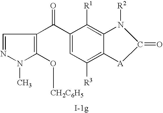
C1=NN(C)C(O[CH2C6H5])=C1C(C1=CC([R3])=C2C(=C1[R1])N([R2])C(=O)[A]2)=O
